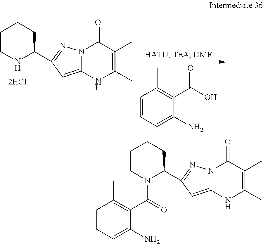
C1CNC(C2=NN3C(=C2)NC(C)=C(C)C3=O)CC1.C1=CC=C(N)C(C(=O)O)=C1C.C1CN(C(=O)C2=C(C)C=CC=C2N)C(C2=NN3C(=C2)NC(C)=C(C)C3=O)CC1
